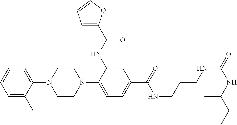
C1(N2CCN(C3=CC=C(C(NCCCNC(=O)NC(CC)C)=O)C=C3NC(C3=CC=CO3)=O)CC2)=CC=CC=C1C
